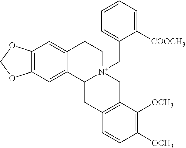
C12=C(C=C3C(=C1)C1[N+](CC4=CC=CC=C4[COOCH3])(CC3)CC3=C(C1)C=CC([OCH3])=C3[OCH3])OCO2
